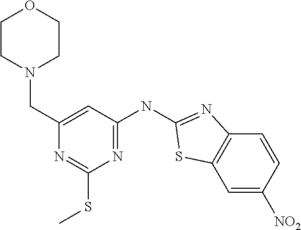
N1(CC2=CC(NC3=NC4=C(C=C([NO2])C=C4)S3)=NC(SC)=N2)CCOCC1
